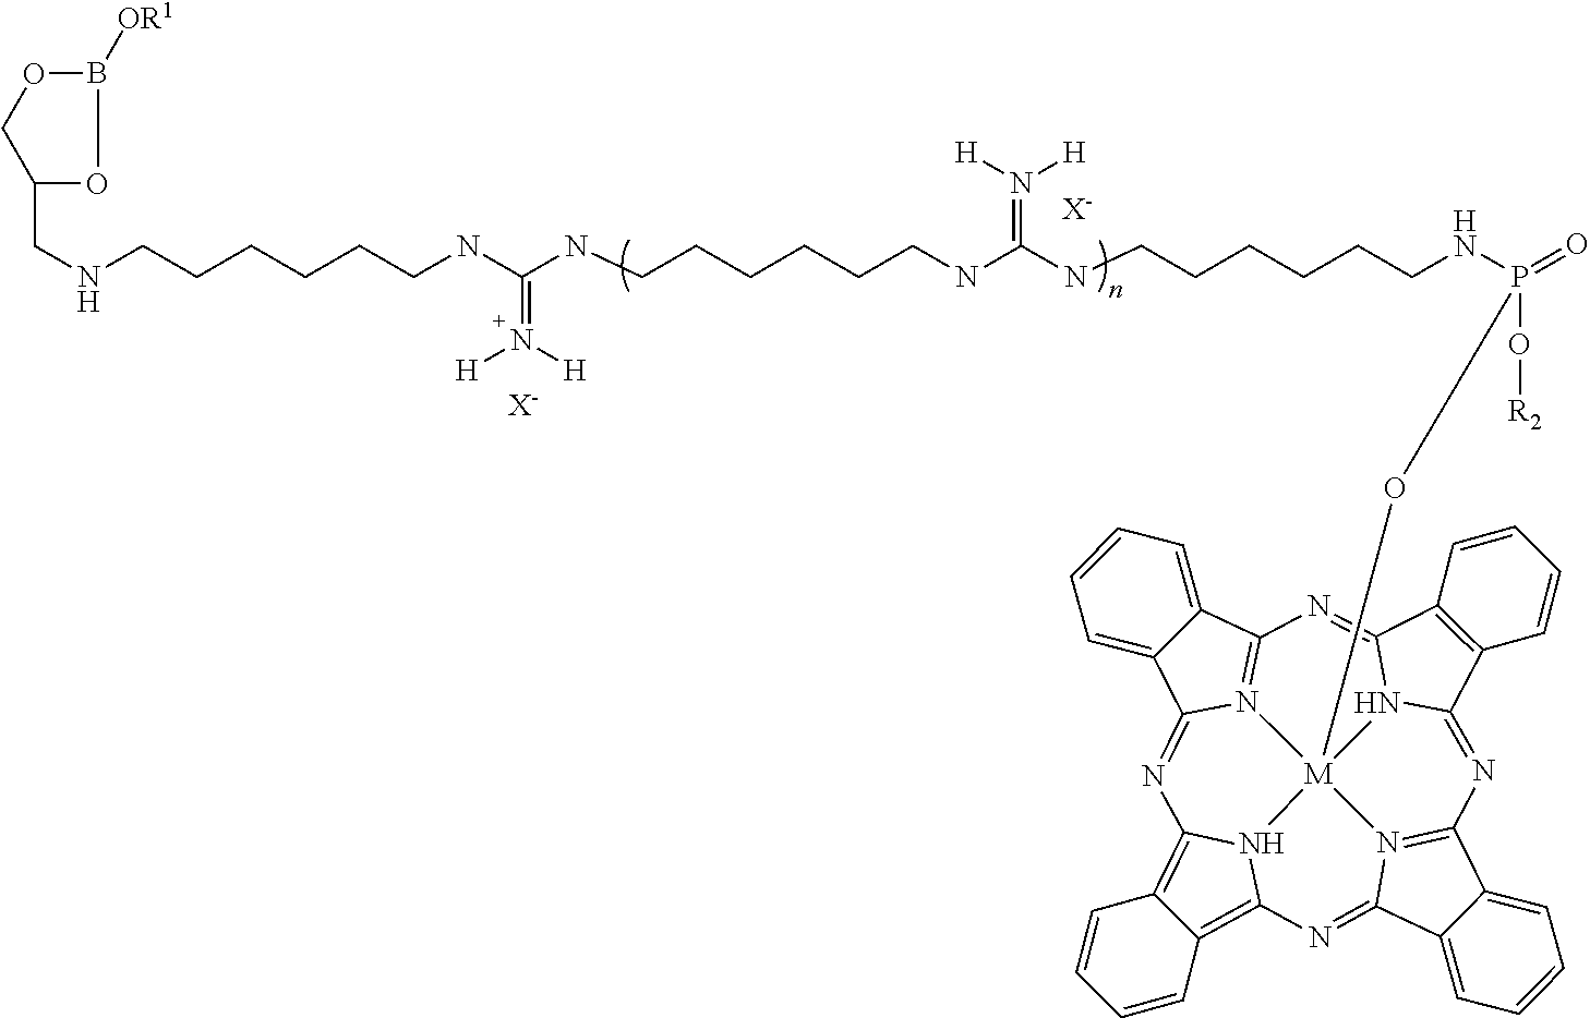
[X-].[X-].N(C(NCCCCCCNC(NCCCCCCNCC1OB([OR1])OC1)=N([H])[H])=N([H])[H])CCCCCCNP(=O)(O[R2])O[M]123N4C5=C6C(=C4N=C4C7=CC=CC=C7C(=N41)N=C1C4=C(C(=NC7=N2C(=N5)C2=CC=CC=C27)N13)C=CC=C4)C=CC=C6
